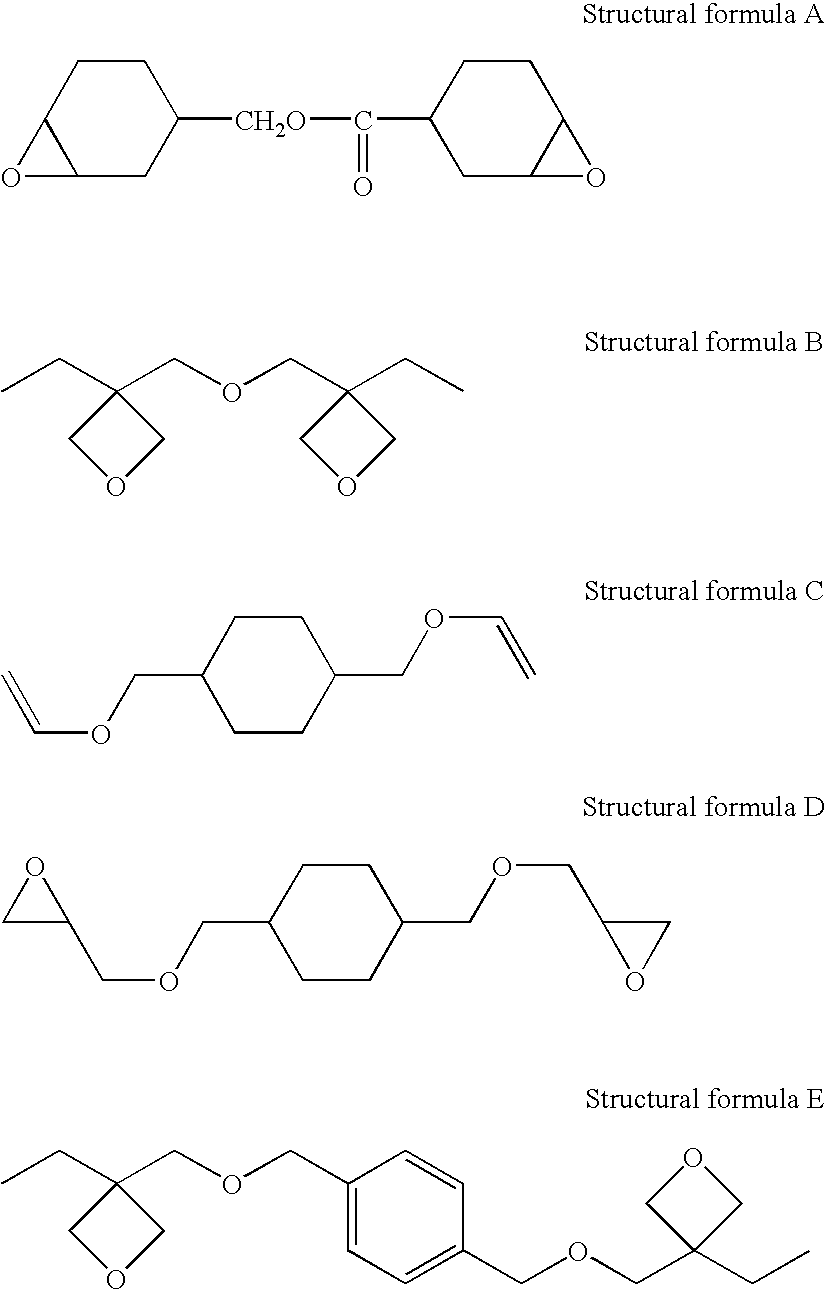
C12CC([CH2O]C(C3CC4C(CC3)O4)=O)CCC1O2.CCC1(COCC2(CC)COC2)COC1.C1CC(COC=C)CCC1COC=C.C1C(COCC2CCC(COCC3OC3)CC2)O1.CCC1(COCC2=CC=C(COCC3(CC)COC3)C=C2)COC1
